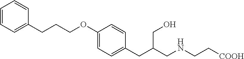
C1=CC=C(CCCOC2=CC=C(CC(CO)CNCC[COOH])C=C2)C=C1
